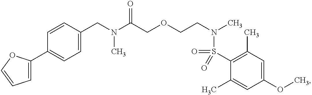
C1(CN(C(COCCN(C)S(C2=C(C)C=C(OC)C=C2C)(=O)=O)=O)C)=CC=C(C2=CC=CO2)C=C1
